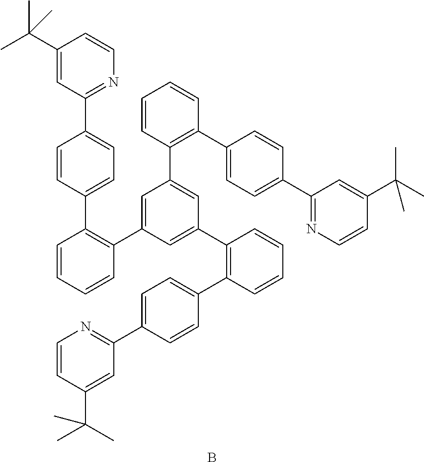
C1(C(C)(C)C)=CC(C2=CC=C(C3=C(C4=CC(C5=C(C6=CC=C(C7=NC=CC(C(C)(C)C)=C7)C=C6)C=CC=C5)=CC(C5=C(C6=CC=C(C7=NC=CC(C(C)(C)C)=C7)C=C6)C=CC=C5)=C4)C=CC=C3)C=C2)=NC=C1.B
